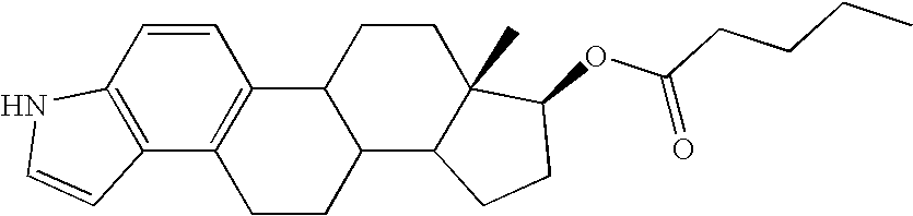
C1=CC2=C(C3=C1C1C(CC3)C3C(C)(CC1)C(OC(CCCC)=O)CC3)C=CN2
